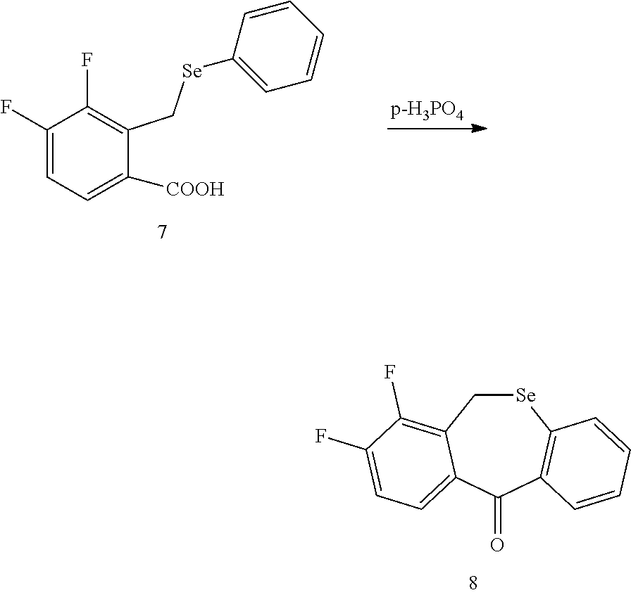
[Se]1CC2=C(F)C(F)=CC=C2C(=O)C2=C1C=CC=C2.C1(F)=CC=C([COOH])C(C[Se]C2=CC=CC=C2)=C1F
